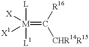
[M]([L])([X])([L1])([X1])=C([CHR14R15])[R16]
